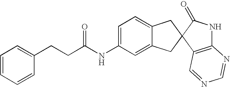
C1=C(NC(CCC2=CC=CC=C2)=O)C=C2C(=C1)CC1(C2)C2=C(NC1=O)N=CN=C2
